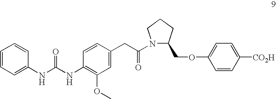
C1=CC=C(NC(NC2=C(OC)C=C(CC(N3C(COC4=CC=C([CO2H])C=C4)CCC3)=O)C=C2)=O)C=C1
